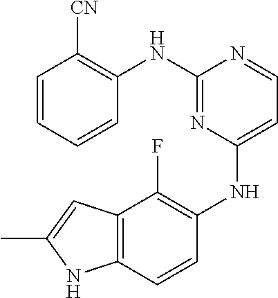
N(C1=NC(NC2=C(F)C3=C(C=C2)NC(C)=C3)=CC=N1)C1=C([CN])C=CC=C1
